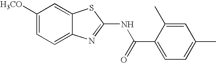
C1([H3CO])=CC=C2C(=C1)SC(NC(C1=CC=C(C)C=C1C)=O)=N2
